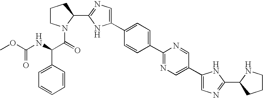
C1CN(C(=O)C(NC(OC)=O)C2=CC=CC=C2)C(C2=NC=C(C3=CC=C(C4=NC=C(C5=CN=C(C6CCCN6)N5)C=N4)C=C3)N2)C1
